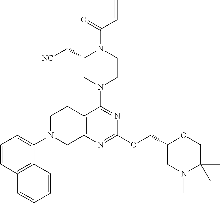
C12=C(N=C(OCC3CN(C)C(C)(C)CO3)N=C1N1CCN(C(=O)C=C)C(C[NC])C1)CN(C1=CC=CC3=C1C=CC=C3)CC2
